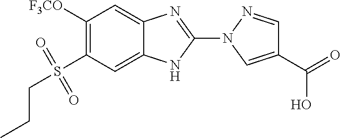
C1([F3CO])=C(S(CCC)(=O)=O)C=C2C(=C1)N=C(N1C=C(C(=O)O)C=N1)N2
